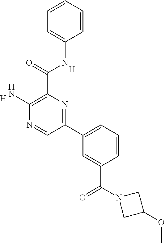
C1=CC=CC(NC(C2=C(N)N=CC(C3=CC=CC(C(N4CC(OC)C4)=O)=C3)=N2)=O)=C1.[H].[H]
